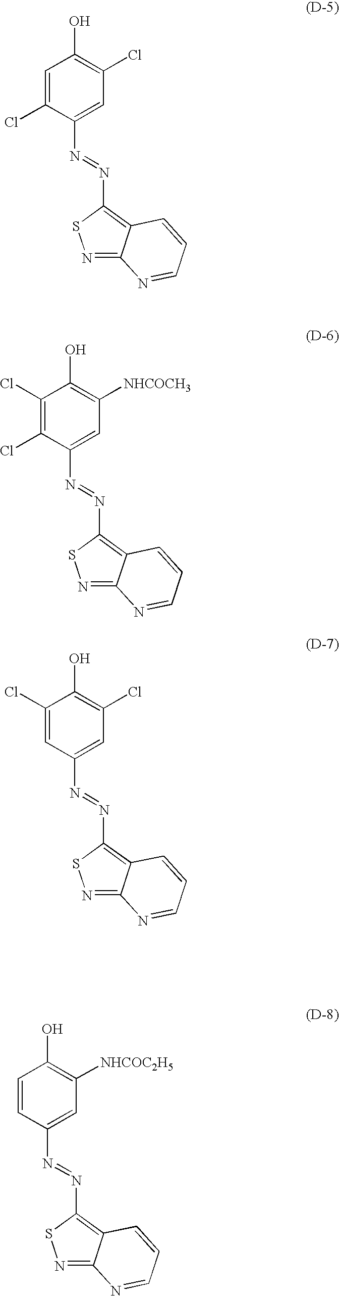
C1(Cl)=CC(O)=C(Cl)C=C1N=NC1=C2C(=NS1)N=CC=C2.C1(Cl)=C(Cl)C(O)=C([NHCOCH3])C=C1N=NC1=C2C(=NS1)N=CC=C2.C1=C(Cl)C(O)=C(Cl)C=C1N=NC1=C2C(=NS1)N=CC=C2.C1=CC(O)=C([NHCOC2H5])C=C1N=NC1=C2C(=NS1)N=CC=C2
